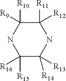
N1C([R11])([R12])C([R10])([R9])NC([R15])([R16])C1([R14])[R13]
